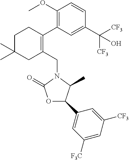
C1C(C)(C)CC(CN2C(=O)OC(C3=CC([F3C])=CC([CF3])=C3)C2C)=C(C2=C(OC)C=CC(C([CF3])([CF3])O)=C2)C1
